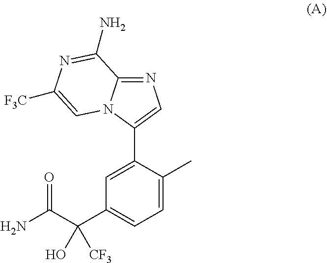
C1=C(C)C(C2=CN=C3N2C=C([F3C])N=C3N)=CC(C(C(N)=O)(O)[CF3])=C1
